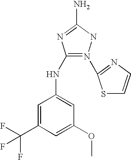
N1(C2=NC=CS2)=C(NC2=CC(OC)=CC(C(F)(F)F)=C2)N=C(N)N1
